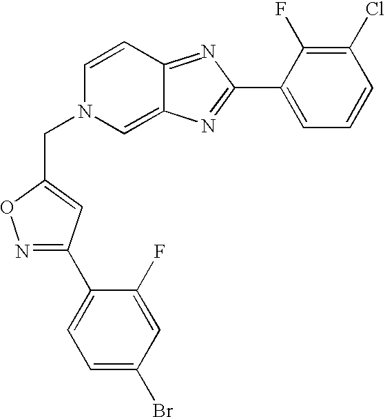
N1=C(C2=CC=C(Br)C=C2F)C=C(CN2C=C3C(=NC(C4=CC=CC(Cl)=C4F)=N3)C=C2)O1
